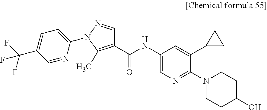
C1=NC(N2N=CC(C(=O)NC3=CN=C(N4CCC(O)CC4)C(C4CC4)=C3)=C2C)=CC=C1C(F)(F)F
